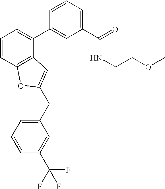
C1=CC2=C(C(C3=CC(C(=O)NCCOC)=CC=C3)=C1)C=C(CC1=CC=CC(C(F)(F)F)=C1)O2
